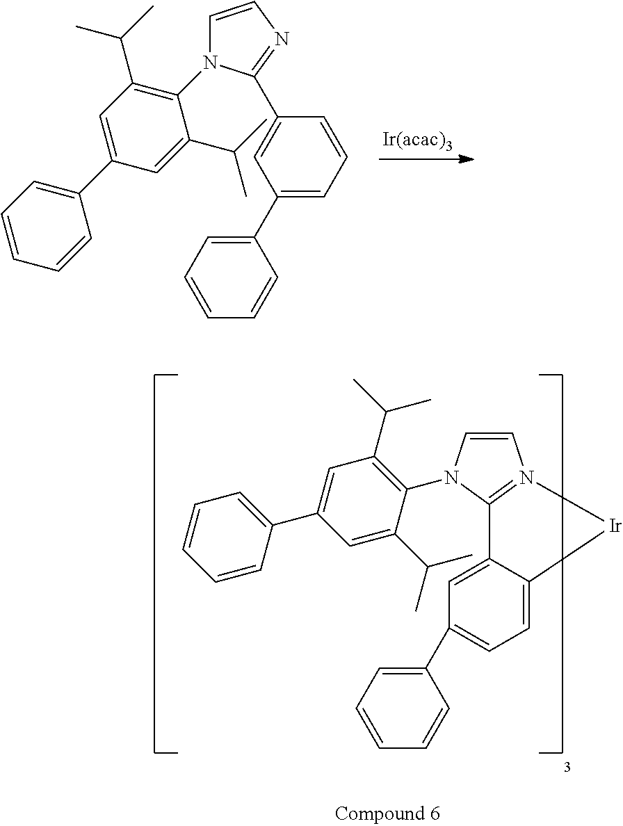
C1=CN=C(C2=CC(C3=CC=CC=C3)=CC=C2)N1C1=C(C(C)C)C=C(C2=CC=CC=C2)C=C1C(C)C.C1=CN(C2=C(C(C)C)C=C(C3=CC=CC=C3)C=C2C(C)C)C2=N1[Ir]C1=CC=C(C3=CC=CC=C3)C=C21
